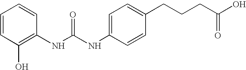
C1=CC(O)=C(NC(NC2=CC=C(CCCC(O)=O)C=C2)=O)C=C1
